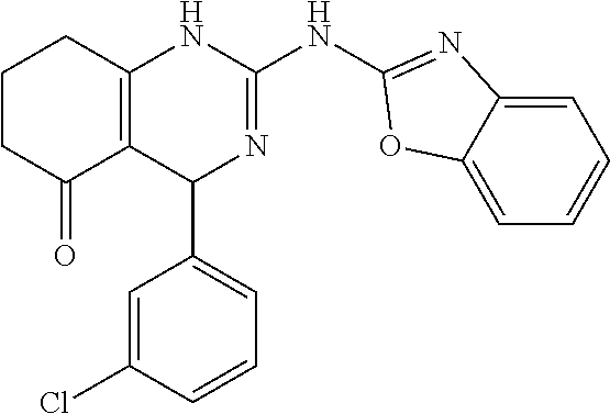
C1CC(=O)C2=C(C1)NC(NC1=NC3=CC=CC=C3O1)=NC2C1=CC=CC(Cl)=C1
